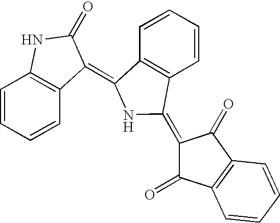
C1=CC=CC2=C1NC(=O)C2=C1C2=C(C=CC=C2)C(=C2C(=O)C3=C(C2=O)C=CC=C3)N1
